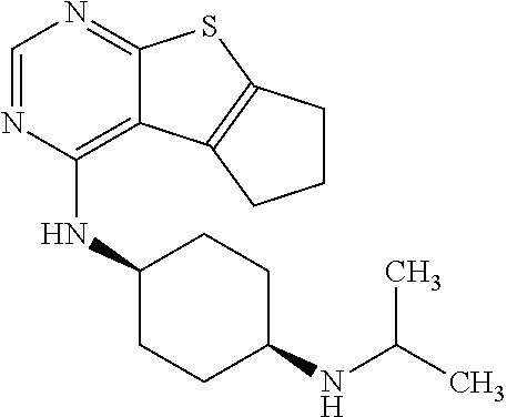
C1=NC(NC2CCC(NC(C)C)CC2)=C2C(=N1)SC1=C2CCC1
